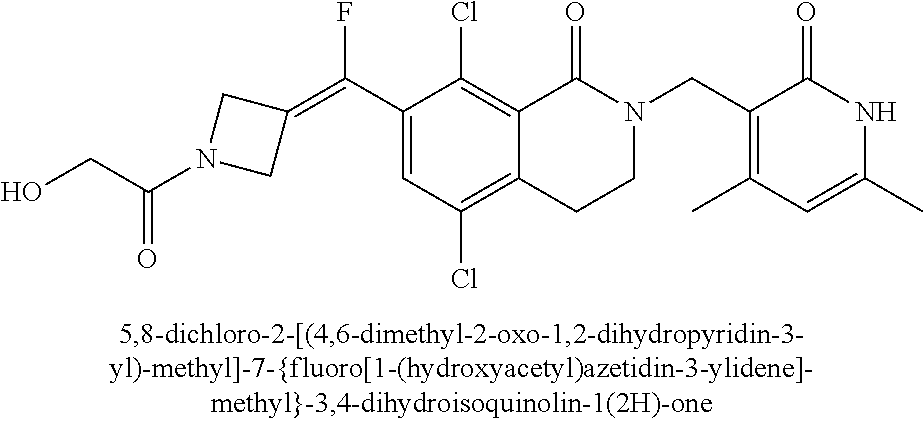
C1(C(=C2CN(C(CO)=O)C2)F)=CC(Cl)=C2C(=C1Cl)C(=O)N(CC1=C(C)C=C(C)NC1=O)CC2
